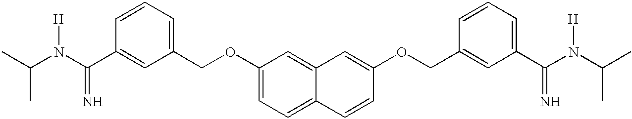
C1(COC2=CC=C3C(=C2)C=C(OCC2=CC(C(N(C(C)C)[H])=N)=CC=C2)C=C3)=CC=CC(C(N(C(C)C)[H])=N)=C1
